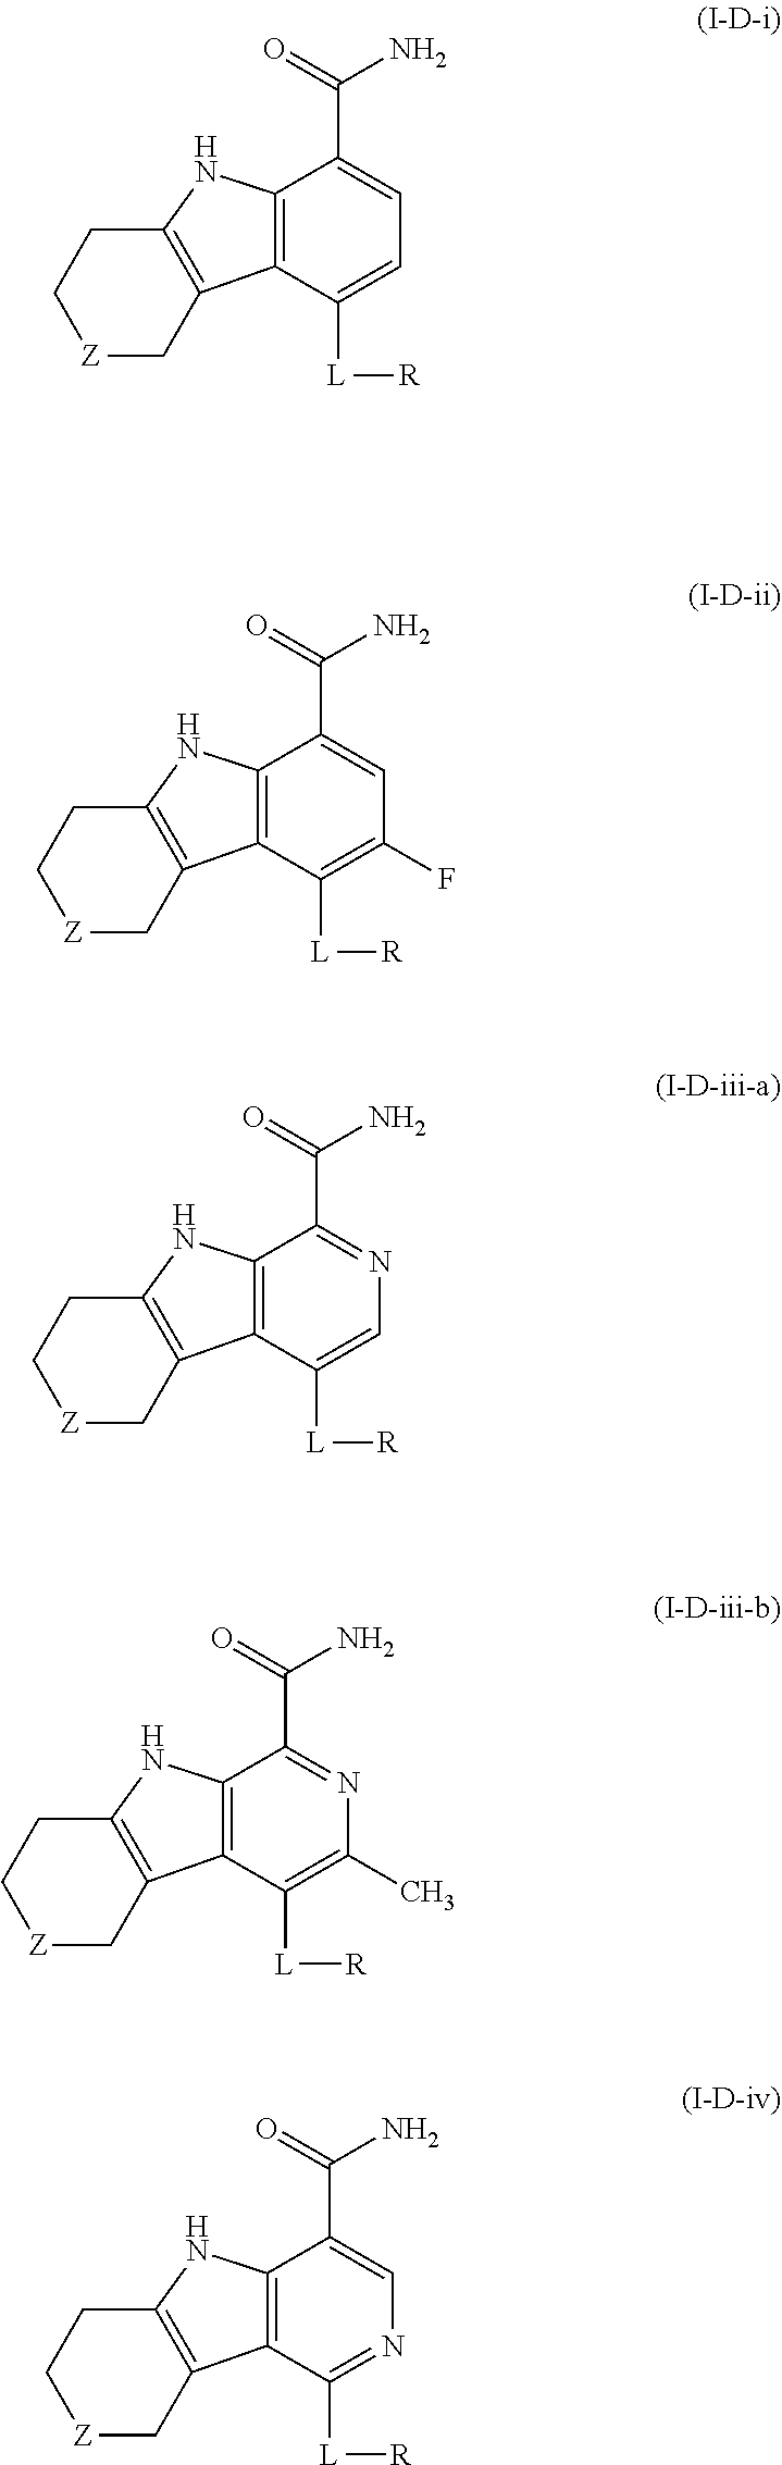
C12=C(C([L][R])=CC=C1C(N)=O)C1=C(N2)CC[Z]C1.C12=C(C([L][R])=C(F)C=C1C(N)=O)C1=C(N2)CC[Z]C1.C12=C(C([L][R])=CN=C1C(N)=O)C1=C(N2)CC[Z]C1.C12=C(C([L][R])=C(C)N=C1C(N)=O)C1=C(N2)CC[Z]C1.C12=C(C([L][R])=NC=C1C(N)=O)C1=C(N2)CC[Z]C1
